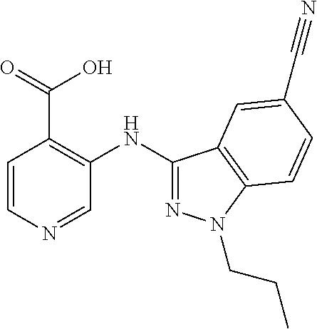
C1=CN=CC(NC2=NN(CCC)C3=C2C=C(C#N)C=C3)=C1C(O)=O
